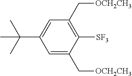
C1=C(C(C)(C)C)C=C(C[OCH2CH3])C([SF3])=C1C[OCH2CH3]
